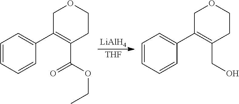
[LiAlH4].[THF].C1C(C2=CC=CC=C2)=C(C(OCC)=O)CCO1.C1C(C2=CC=CC=C2)=C(CO)CCO1
